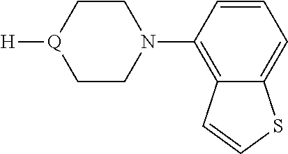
[Q]1([H])CCN(C2=C3C(=CC=C2)SC=C3)CC1
